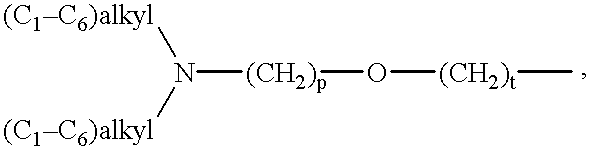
N([(CH2)p]O[(CH2)t]C)([(C1C6)alkyl])[(C1C6)alkyl]
